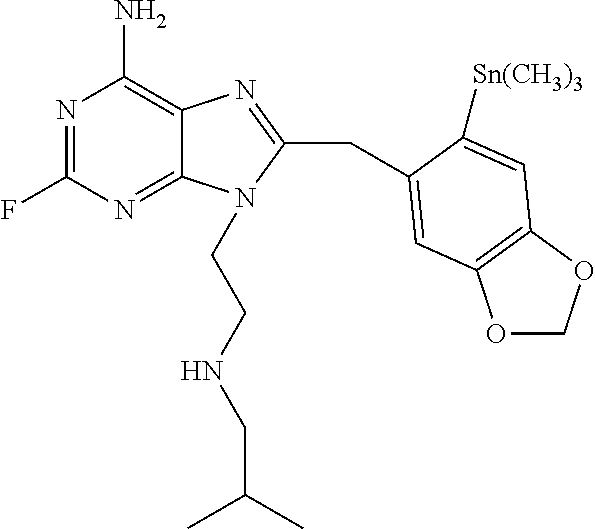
N1=C(F)N=C2C(=C1N)N=C(CC1=CC3=C(OCO3)C=C1[Sn(CH3)3])N2CCNCC(C)C
